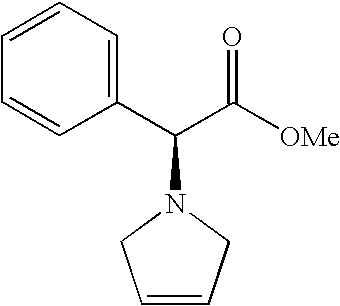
C1=CCN(C(C2=CC=CC=C2)C([OMe])=O)C1
